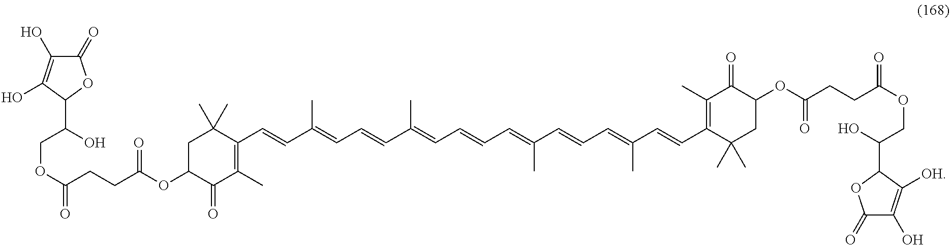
C(CCC(OC1C(=O)C(C)=C(C=CC(=CC=CC(=CC=CC=C(C=CC=C(C=CC2=C(C)C(=O)C(OC(CCC(=O)OCC(O)C3C([OH])=C(O)C(=O)O3)=O)CC2(C)C)C)C)C)C)C(C)(C)C1)=O)(=O)OCC(O)C1C(O)=C(O)C(=O)O1
